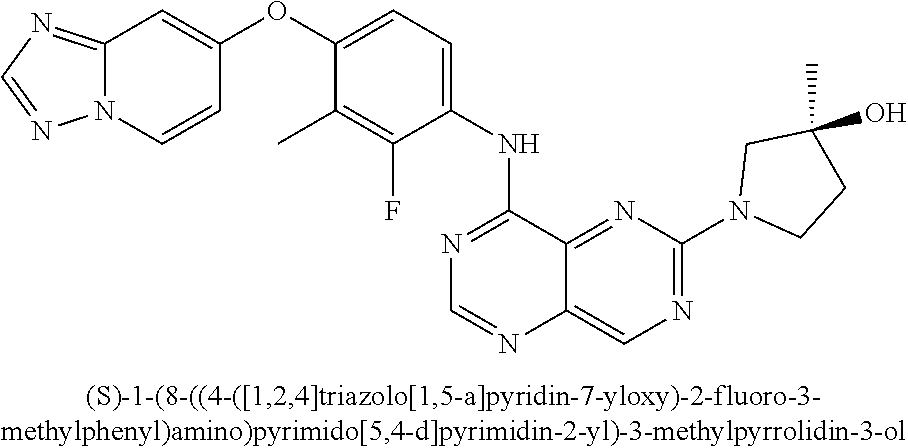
C1(OC2=CC=C(NC3=NC=NC4=CN=C(N5CCC(O)(C)C5)N=C34)C(F)=C2C)=CC2=NC=NN2C=C1
